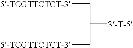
[5-TCGTTCTCT-3]CC([3-T-5])C[5-TCGTTCTCT-3]
